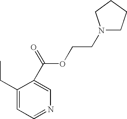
C1(C(OCCN2CCCC2)=O)=CN=CC=C1CC
